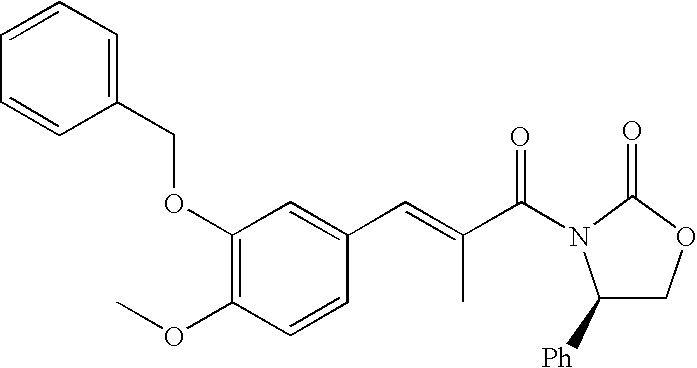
C1(OCC2=CC=CC=C2)=C(OC)C=CC(C=C(C)C(=O)N2C([Ph])COC2=O)=C1
